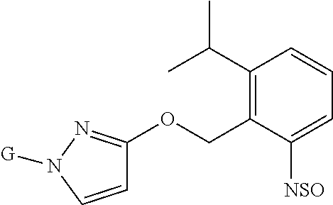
C1=CN([G])N=C1OCC1=C(C(C)C)C=CC=C1[NSO]
